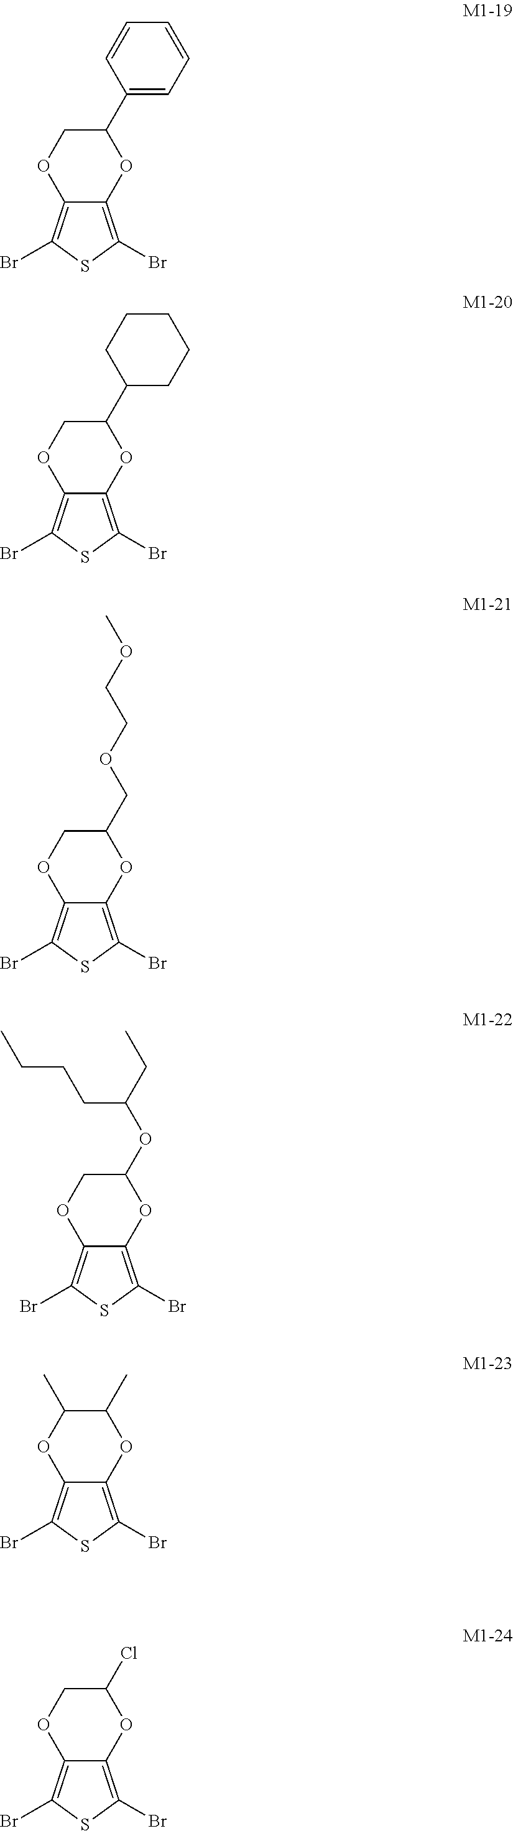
C12=C(Br)SC(Br)=C1OC(C1=CC=CC=C1)CO2.C12=C(Br)SC(Br)=C1OC(C1CCCCC1)CO2.C12=C(Br)SC(Br)=C1OC(COCCOC)CO2.C12=C(Br)SC(Br)=C1OC(OC(CC)CCCC)CO2.C12=C(Br)SC(Br)=C1OC(C)C(C)O2.C12=C(Br)SC(Br)=C1OC(Cl)CO2
